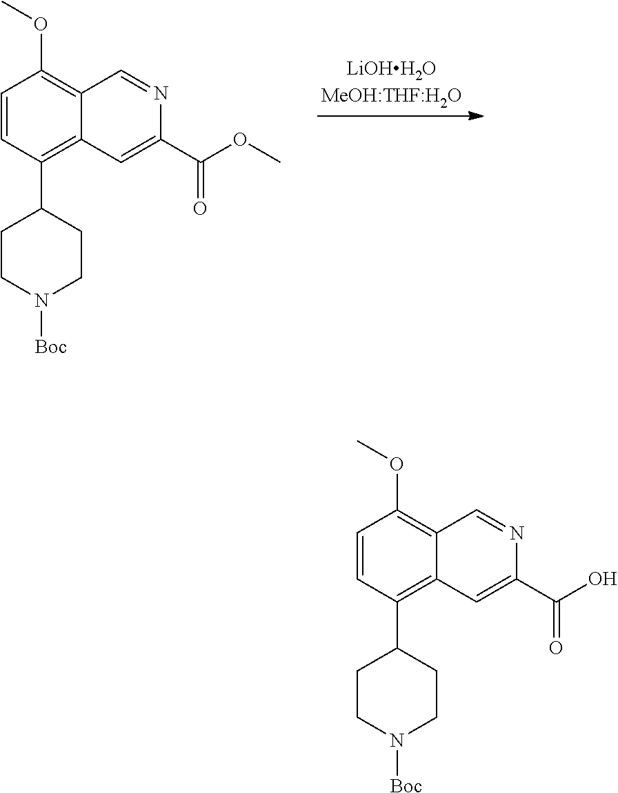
C1=CC(C2CCN([Boc])CC2)=C2C(=C1OC)C=NC(C(OC)=O)=C2.C1=CC(C2CCN([Boc])CC2)=C2C(=C1OC)C=NC(C(O)=O)=C2
